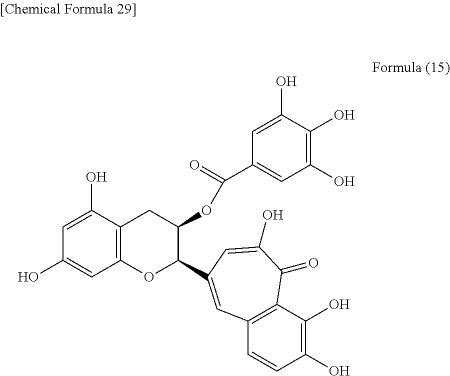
C1=C(O)C2=C(C=C1O)OC(C1=CC3=C(C(O)=C(O)C=C3)C(=O)C(O)=C1)C(OC(=O)C1=CC(O)=C(O)C(O)=C1)C2
